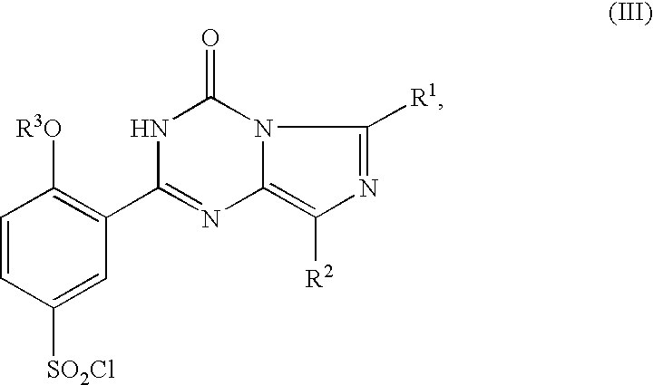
C1=CC([SO2Cl])=CC(C2=NC3=C([R2])N=C([R1])N3C(=O)N2)=C1[R3O]
